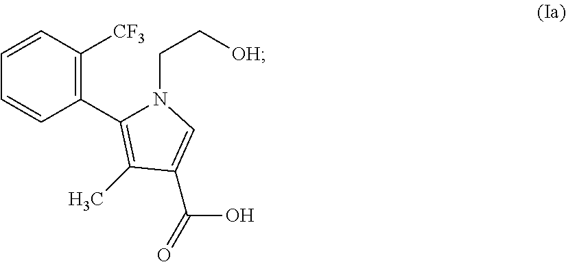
C1(C2=C(C)C(C(O)=O)=CN2CC[OH])=C([CF3])C=CC=C1
